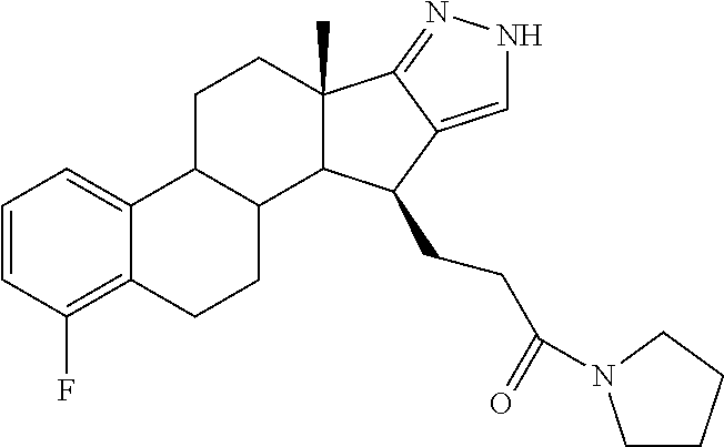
C1=CC(F)=C2C(=C1)C1C(CC2)C2C(C)(CC1)C1=NNC=C1C2CCC(=O)N1CCCC1
